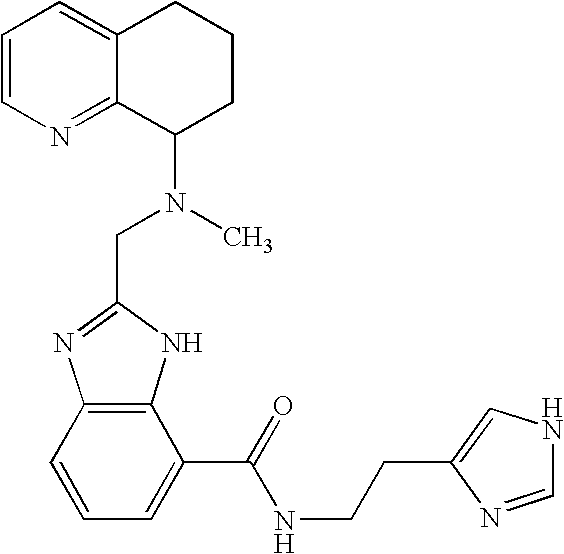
C1=CN=C2C(=C1)CCCC2N(C)CC1=NC2=C(N1)C(C(=O)NCCC1=CNC=N1)=CC=C2
